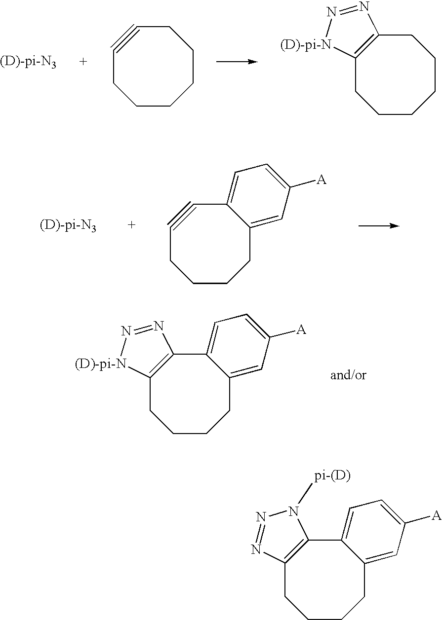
C1CCCCC#CC1.C12=C(CCCCCC1)N=N[(D)-pi-N]2.C1CCC2=CC([A])=CC=C2C#CC1.C1CCC2=CC([A])=CC=C2C2=C(C1)[(D)-pi-N]N=N2.C1CCC2=CC([A])=CC=C2C2=C(C1)N=NN2[pi-(D)]
